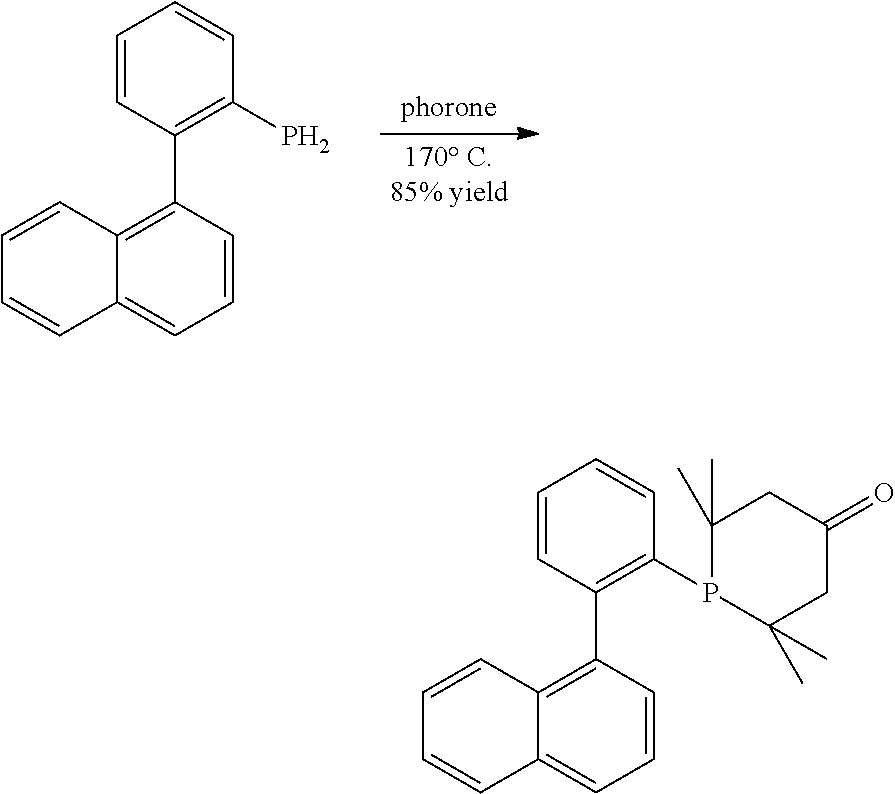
C1=CC(C2=C3C(=CC=C2)C=CC=C3)=C(P)C=C1.C1=CC(C2=C3C(=CC=C2)C=CC=C3)=C(P2C(C)(C)CC(=O)CC2(C)C)C=C1
